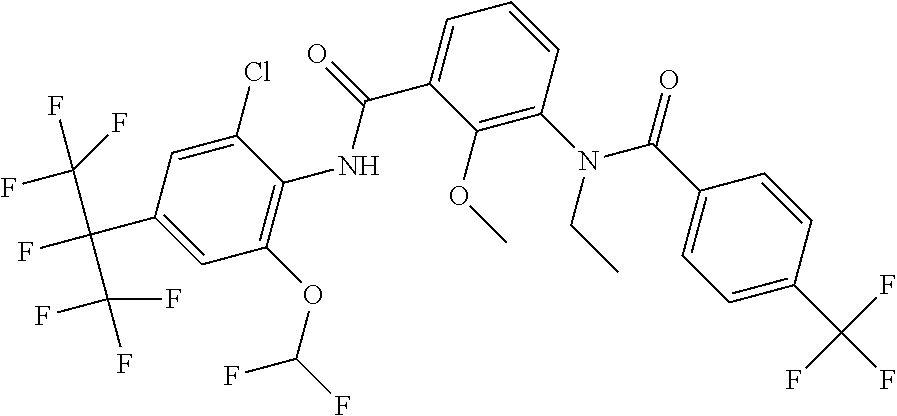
C1=C(C(F)(F)F)C=CC(C(=O)N(C2=C(OC)C(C(=O)NC3=C(OC(F)F)C=C(C(C(F)(F)F)(C(F)(F)F)F)C=C3Cl)=CC=C2)CC)=C1
